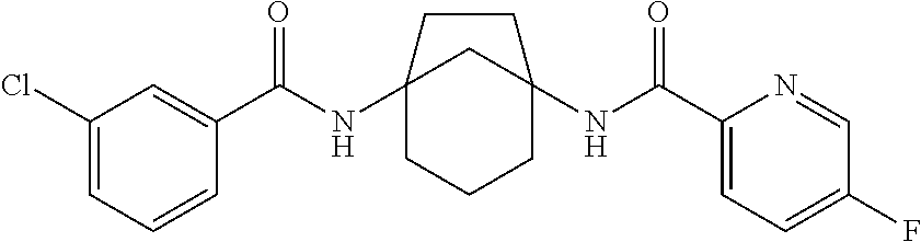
C12(NC(C3=CC(Cl)=CC=C3)=O)CCCC(NC(C3=CC=C(F)C=N3)=O)(C1)CC2
